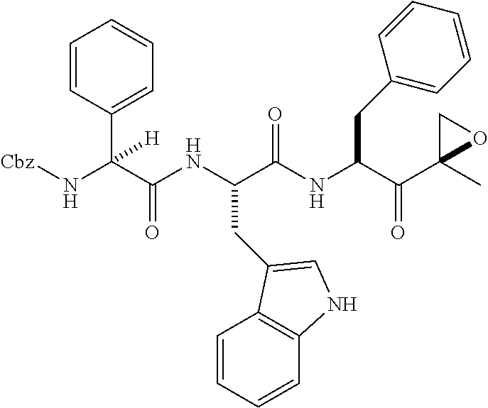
N(C(C(NC(C(NC(C(C1(C)OC1)=O)CC1=CC=CC=C1)=O)CC1=CNC2=C1C=CC=C2)=O)([H])C1=CC=CC=C1)[Cbz]
